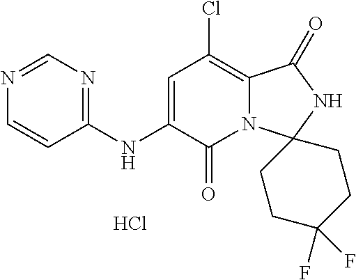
N1=CN=C(NC2=CC(Cl)=C3N(C2=O)C2(NC3=O)CCC(F)(F)CC2)C=C1.Cl
